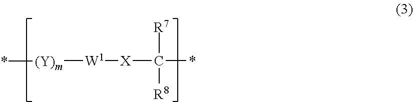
[(Y)m]([W1][X]C(*)([R7])[R8])*
